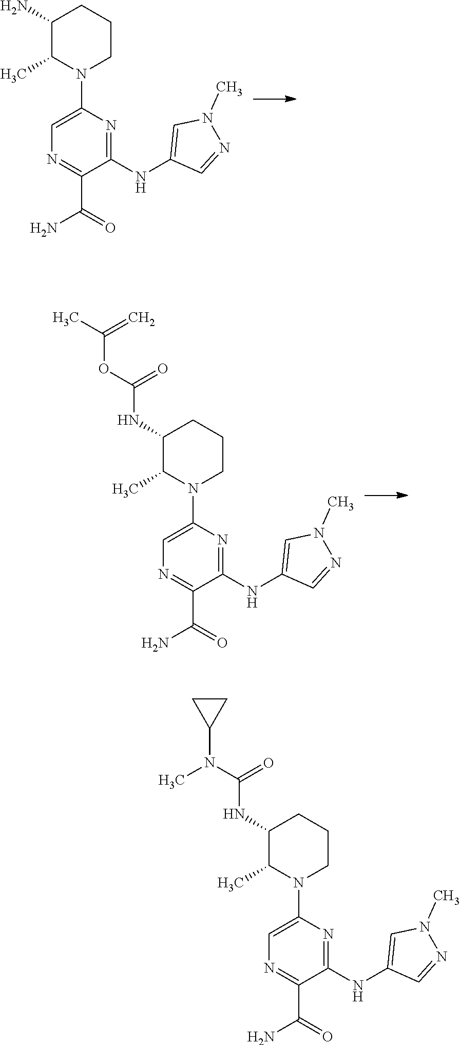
C1(N)C(C)N(C2=CN=C(C(=O)N)C(NC3=CN(C)N=C3)=N2)CCC1.C1(NC(OC(C)=C)=O)C(C)N(C2=CN=C(C(=O)N)C(NC3=CN(C)N=C3)=N2)CCC1.C1(NC(N(C2CC2)C)=O)C(C)N(C2=CN=C(C(=O)N)C(NC3=CN(C)N=C3)=N2)CCC1
